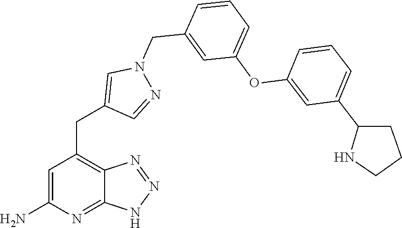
C1=C(N)N=C2C(=C1CC1=CN(CC3=CC(OC4=CC(C5NCCC5)=CC=C4)=CC=C3)N=C1)N=NN2
